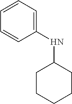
N(C1CCCCC1)C1=CC=CC=C1
